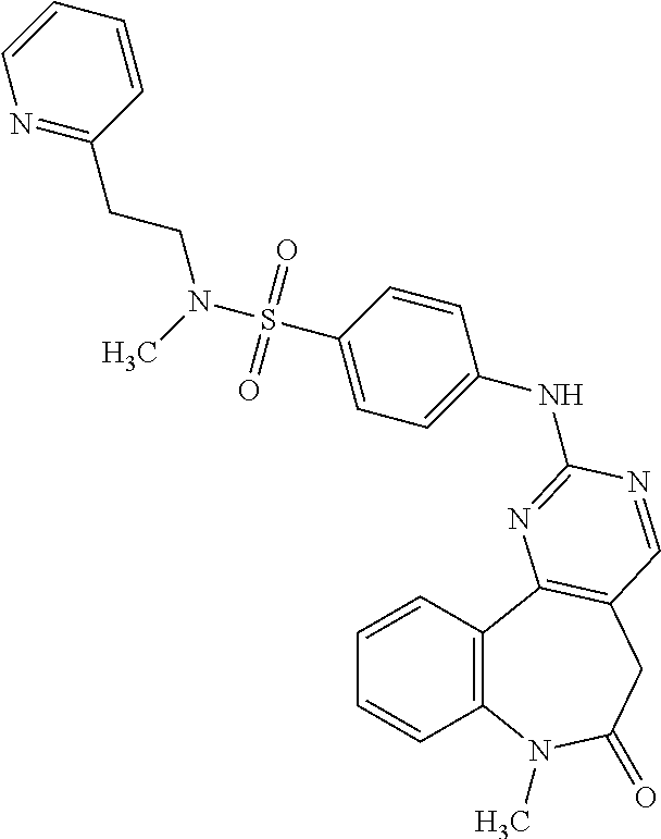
C1=CC2=C(C=C1)C1=C(CC(=O)N2C)C=NC(NC2=CC=C(S(=O)(=O)N(C)CCC3=NC=CC=C3)C=C2)=N1
